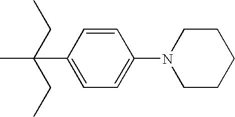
C1(C(C)(CC)CC)=CC=C(N2CCCCC2)C=C1
